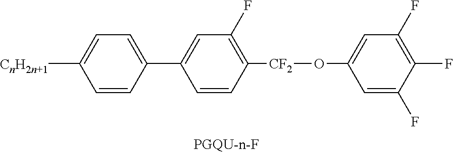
[PGQU-n-F].C1=C([CnH2n+1])C=CC(C2=CC(F)=C([CF2]OC3=CC(F)=C(F)C(F)=C3)C=C2)=C1
